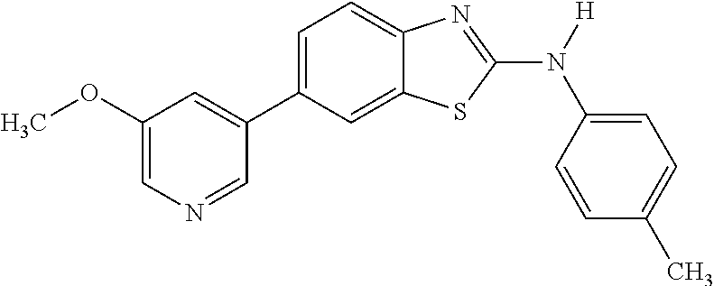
C1(OC)=CN=CC(C2=CC=C3C(=C2)SC(N([H])C2=CC=C(C)C=C2)=N3)=C1
